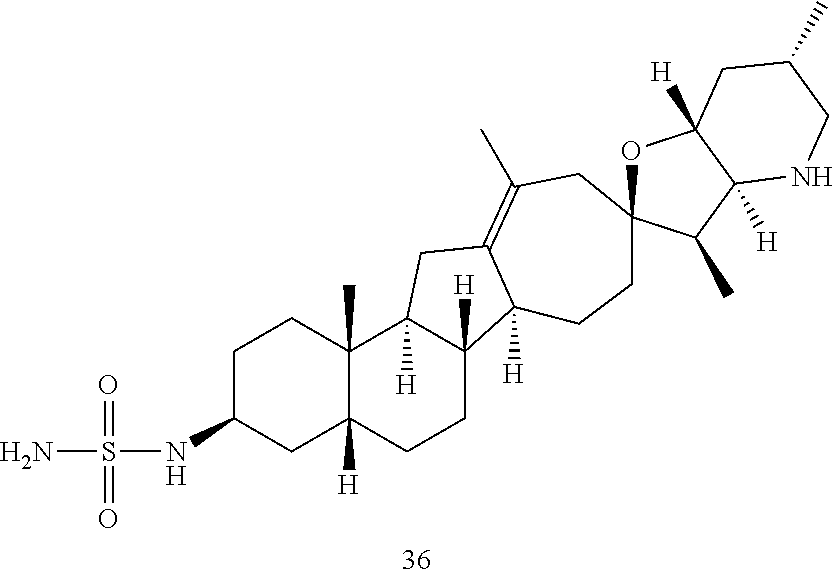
C1C(NS(N)(=O)=O)CC2([H])C(C)(C1)C1([H])C([H])(CC2)C2([H])C(=C(C)CC3(CC2)OC2([H])C([H])(C3C)NCC(C)C2)C1
